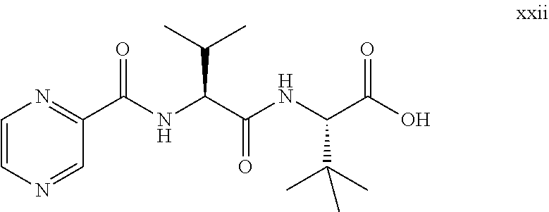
N(C(C(NC(C(O)=O)C(C)(C)C)=O)C(C)C)C(C1=NC=CN=C1)=O
